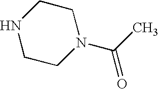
N1CCN(C(C)=O)CC1
